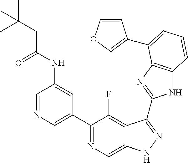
C1=NC=C(C2=NC=C3C(=C2F)C(C2=NC4=C(N2)C=CC=C4C2=COC=C2)=NN3)C=C1NC(CC(C)(C)C)=O
